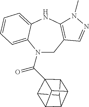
C12C3C4C1(C(=O)N1CC5=C(NC6=CC=CC=C61)N(C)N=C5)C1C2C3C41
